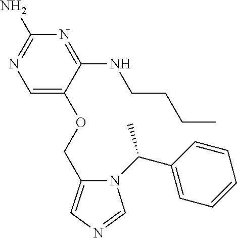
C1=C(OCC2=CN=CN2C(C2=CC=CC=C2)C)C(NCCCC)=NC(N)=N1
